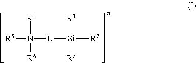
N([R5])([L][Si]([R1])([R3])[R2])([R4])[R6]
